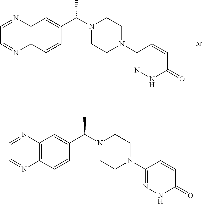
C12=C(C=CC(C(N3CCN(C4=NNC(=O)C=C4)CC3)C)=C1)N=CC=N2.C12=C(C=CC(C(N3CCN(C4=NNC(=O)C=C4)CC3)C)=C1)N=CC=N2
